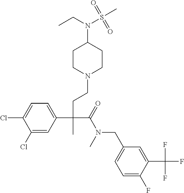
C1(Cl)=CC(C(CCN2CCC(N(S(C)(=O)=O)CC)CC2)(C(=O)N(CC2=CC=C(F)C(C(F)(F)F)=C2)C)C)=CC=C1Cl
